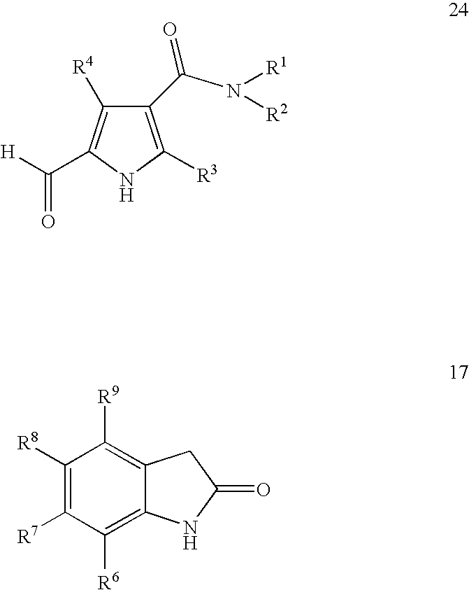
C1(C([H])=O)=C([R4])C(C(N([R1])[R2])=O)=C([R3])N1.C1([R8])=C([R7])C([R6])=C2C(=C1[R9])CC(=O)N2
